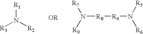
[R1]N([R2])[R3].[R8](N([R9])[R7])[R4]N([R6])[R5]
